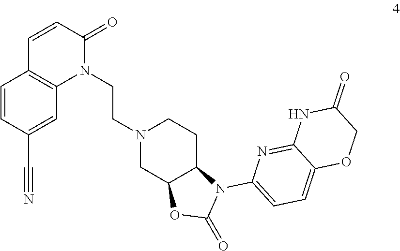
C1=CC(C#N)=CC2=C1C=CC(=O)N2CCN1CC2C(CC1)N(C1=CC=C3C(=N1)NC(=O)CO3)C(=O)O2
